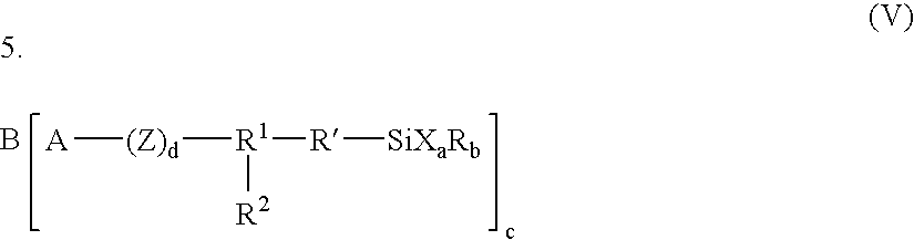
[R1]([R][SiXaRb])([(Z)d][A])[R2].B
